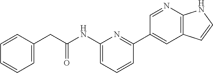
C1=CC(CC(NC2=CC=CC(C3=CC4=C(N=C3)NC=C4)=N2)=O)=CC=C1
